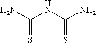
NC(NC(N)=S)=S
